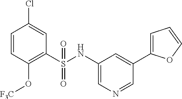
C1=CC(O[F3C])=C(S(NC2=CN=CC(C3=CC=CO3)=C2)(=O)=O)C=C1Cl
